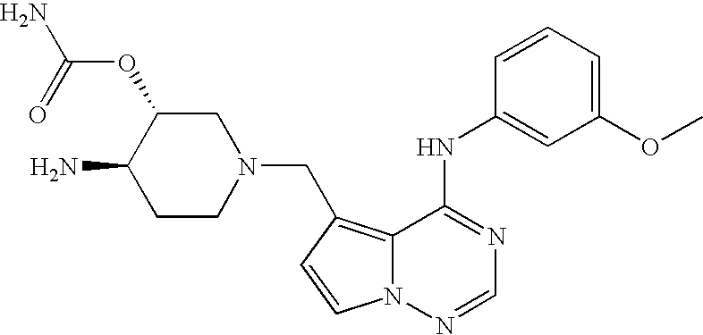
C1CN(CC2=C3N(N=CN=C3NC3=CC(OC)=CC=C3)C=C2)CC(OC(N)=O)C1N
